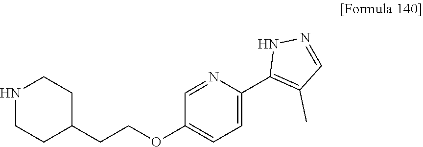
N1CCC(CCOC2=CC=C(C3=C(C)C=NN3)N=C2)CC1
